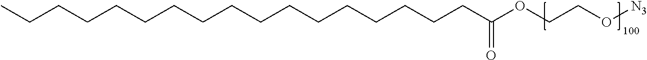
CCCCCCCCCCCCCCCCCC(OCCO[N3])=O
